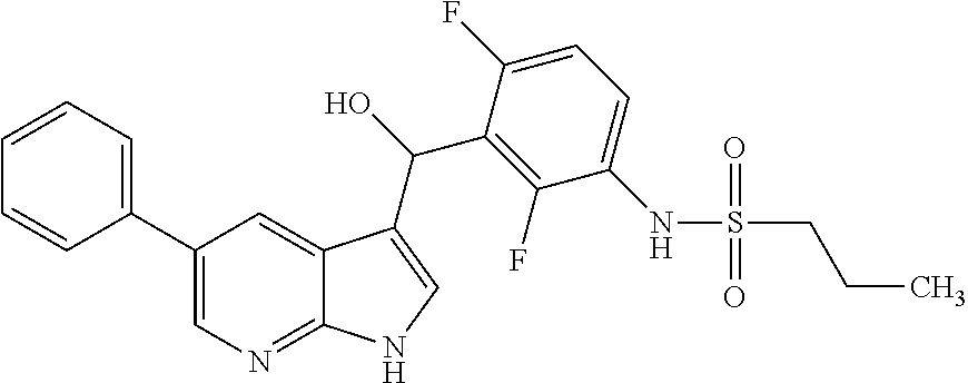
C12=NC=C(C3=CC=CC=C3)C=C1C(C(C1=C(F)C(NS(CCC)(=O)=O)=CC=C1F)O)=CN2
